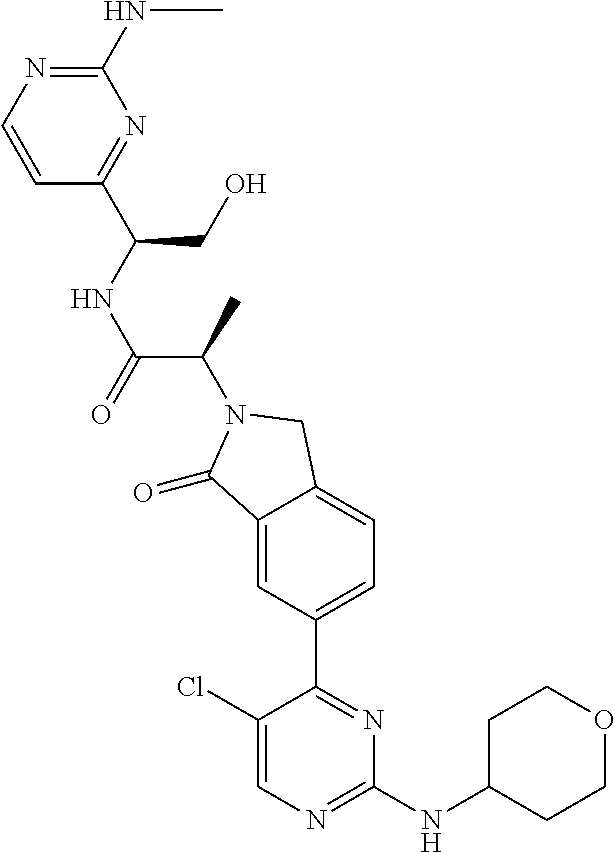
C1(=O)C2=CC(C3=NC(NC4CCOCC4)=NC=C3Cl)=CC=C2CN1C(C(NC(C1=NC(NC)=NC=C1)CO)=O)C
